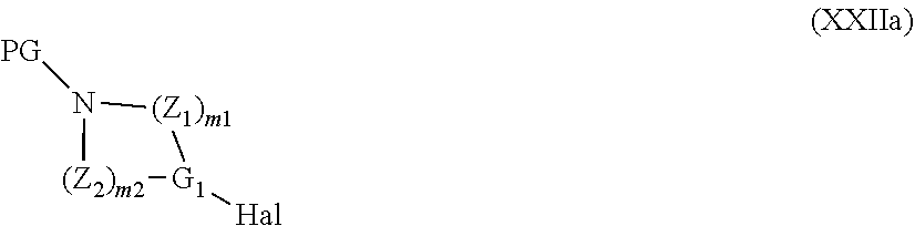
N1([PG])[(Z2)m2][G1]([Hal])[(Z1)m1]1
